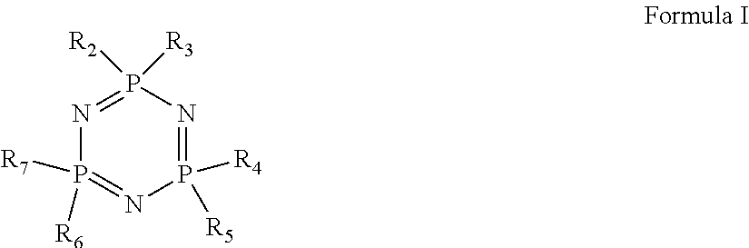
N1=P([R3])([R2])N=P([R4])([R5])N=P1([R7])[R6]
